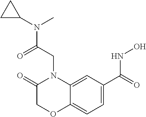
C1=C(C(=O)NO)C=C2C(=C1)OCC(=O)N2CC(=O)N(C1CC1)C
